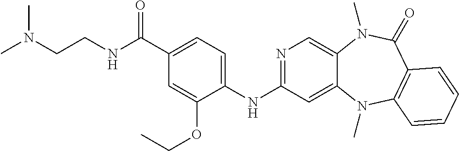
CN(CCNC(C1=CC=C(NC2=NC=C3C(=C2)N(C)C2=C(C(=O)N3C)C=CC=C2)C(OCC)=C1)=O)C
